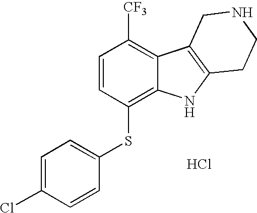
C1=CC(SC2=CC=C(Cl)C=C2)=C2C(=C1[CF3])C1=C(N2)CCNC1.Cl
